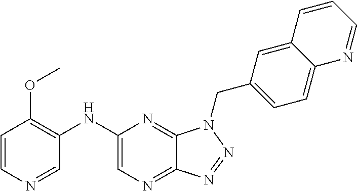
C1(NC2=C(OC)C=CN=C2)=CN=C2C(=N1)N(CC1=CC=C3C(=C1)C=CC=N3)N=N2
